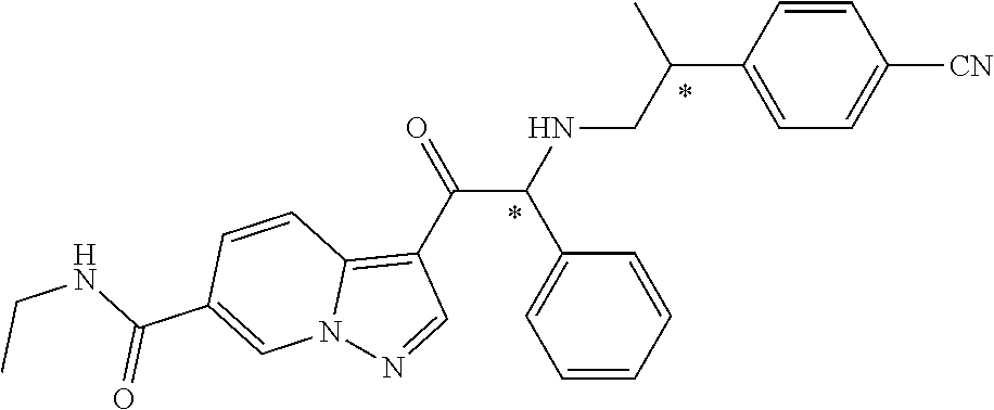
C1=CC(C(CNC(C(C2=C3N(N=C2)C=C(C(NCC)=O)C=C3)=O)C2=CC=CC=C2)C)=CC=C1[CN]
